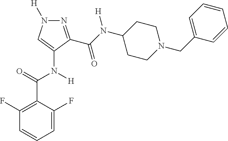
N1=C(C(N([H])C2CCN(CC3=CC=CC=C3)CC2)=O)C(N([H])C(C2=C(F)C=CC=C2F)=O)=CN1[H]
